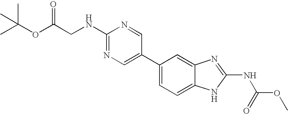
C1(C2=CN=C(NCC(OC(C)(C)C)=O)N=C2)=CC=C2C(=C1)N=C(NC(OC)=O)N2
